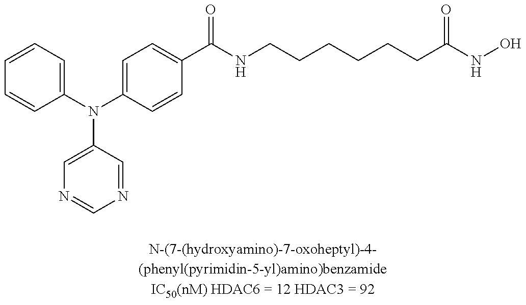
C1=CC=C(N(C2=CC=C(C(NCCCCCCC(NO)=O)=O)C=C2)C2=CN=CN=C2)C=C1
